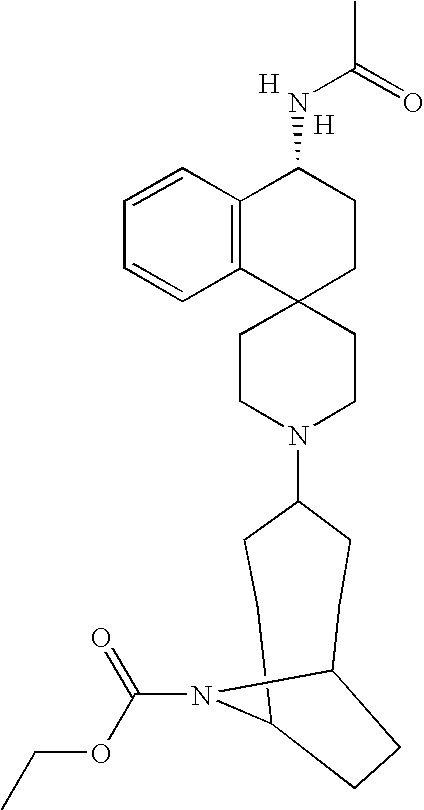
C1CN(C2CCC3N(C(OCC)=O)C(CC2)CC3)CCC12CCC(NC(C)=O)C1=C2C=CC=C1.[H].[H]
